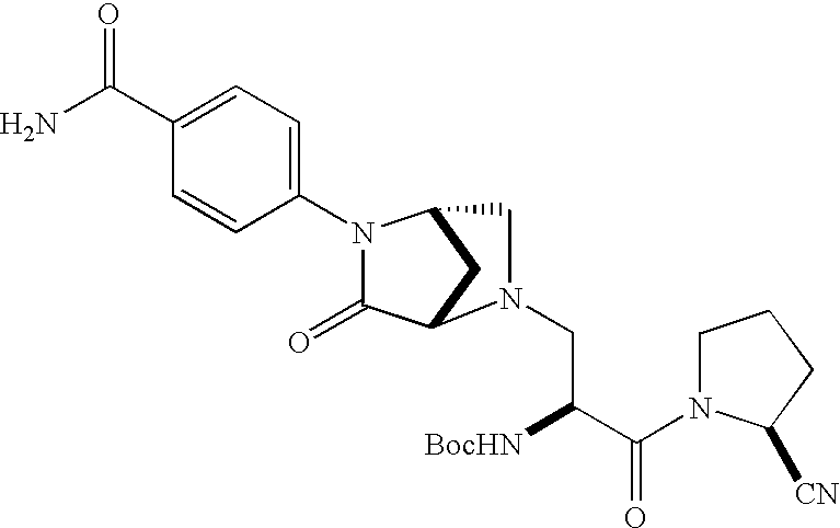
C1(N2C(=O)C3CC2CN3CC([BocHN])C(=O)N2CCCC2[CN])=CC=C(C(N)=O)C=C1
